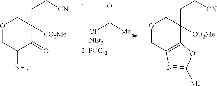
ClC([Me])=O.[NEt3].O1CC(N)C(=O)C([CO2Me])(CC[CN])C1.O1CC2=C(C([CO2Me])(CC[CN])C1)OC([Me])=N2
